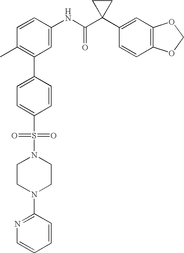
C1(C2=C(C)C=CC(NC(C3(C4=CC5=C(C=C4)OCO5)CC3)=O)=C2)=CC=C(S(N2CCN(C3=NC=CC=C3)CC2)(=O)=O)C=C1
